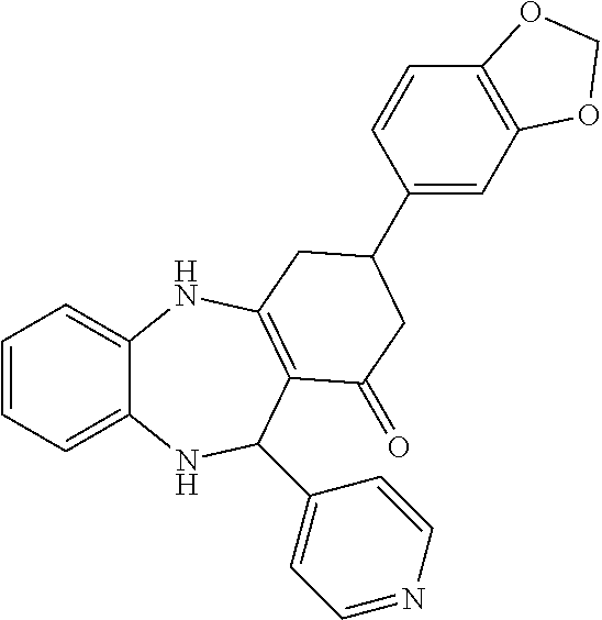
C1=CC=C2C(=C1)NC1=C(C(=O)CC(C3=CC4=C(C=C3)OCO4)C1)C(C1=CC=NC=C1)N2
